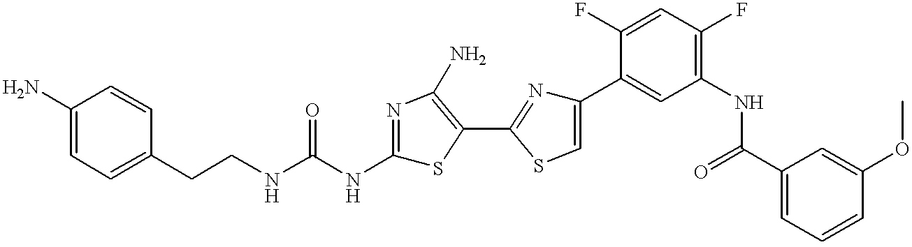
C1=C(CCNC(NC2=NC(N)=C(C3=NC(C4=CC(NC(C5=CC=CC(OC)=C5)=O)=C(F)C=C4F)=CS3)S2)=O)C=CC(N)=C1
